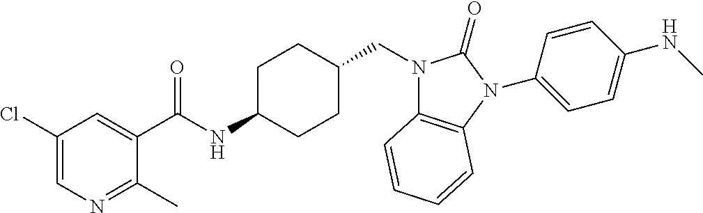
C1(Cl)=CN=C(C)C(C(NC2CCC(CN3C4=C(N(C5=CC=C(NC)C=C5)C3=O)C=CC=C4)CC2)=O)=C1
